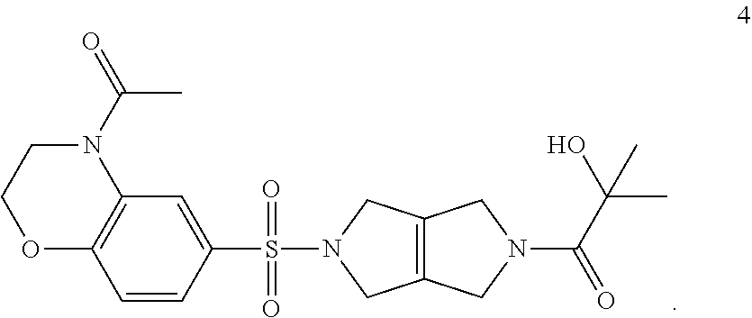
C1C2=C(CN1S(=O)(=O)C1=CC3=C(OCCN3C(=O)C)C=C1)CN(C(C(O)(C)C)=O)C2
